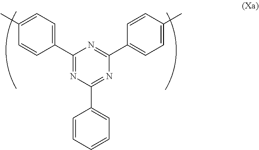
C1(C2=CC=C(C)C=C2)=NC(C2=CC=CC=C2)=NC(C2=CC=C(C)C=C2)=N1
